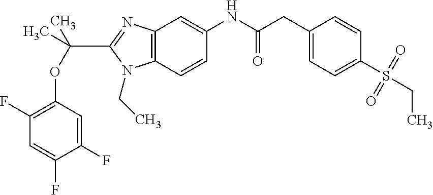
O(C(C1=NC2=C(N1CC)C=CC(NC(CC1=CC=C(S(=O)(=O)CC)C=C1)=O)=C2)(C)C)C1=C(F)C=C(F)C(F)=C1
